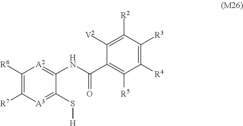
C1([R6])=C([R7])[A3]=C(S[H])C(NC(C2=C([R5])C([R4])=C([R3])C([R2])=C2[V2])=O)=[A2]1
